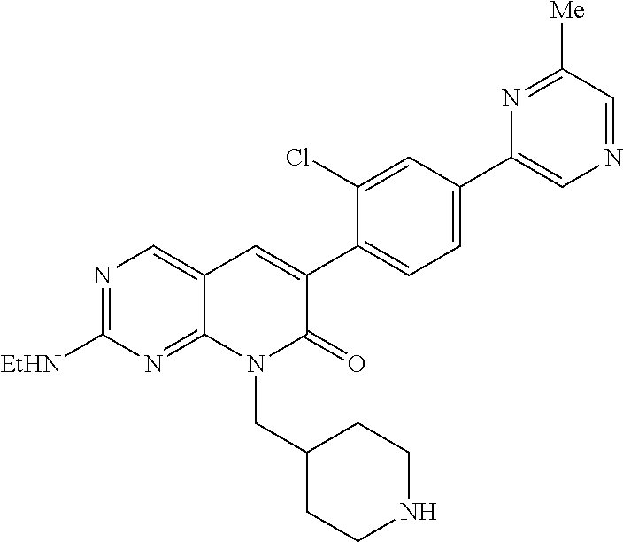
N1=C([EtHN])N=C2C(=C1)C=C(C1=CC=C(C3=CN=CC([Me])=N3)C=C1Cl)C(=O)N2CC1CCNCC1
